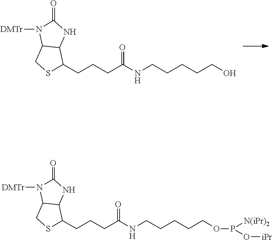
C(NCCCCCO)(CCCC1C2C(CS1)N([DMTr])C(=O)N2)=O.C(CCCCOP(O[iPr])[N(iPr)2])NC(CCCC1C2C(CS1)N([DMTr])C(=O)N2)=O
